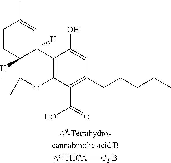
C12=C(C(C(O)=O)=C(CCCCC)C=C1O)OC(C)(C)C1([H])C2([H])C=C(C)CC1.[D9-THCA][C5 B]
